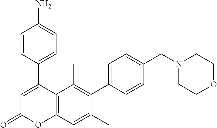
C1(C2=CC(=O)OC3=C2C(C)=C(C2=CC=C(CN4CCOCC4)C=C2)C(C)=C3)=CC=C(N)C=C1
